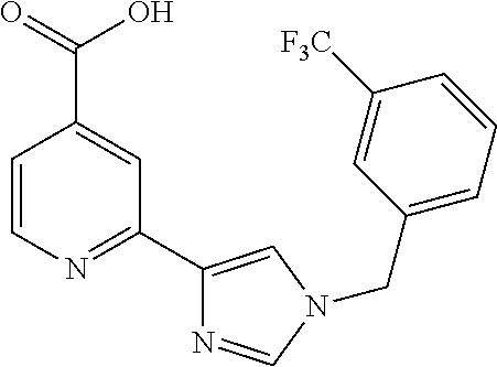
C1=CN=C(C2=CN(CC3=CC=CC([F3C])=C3)C=N2)C=C1C(O)=O
